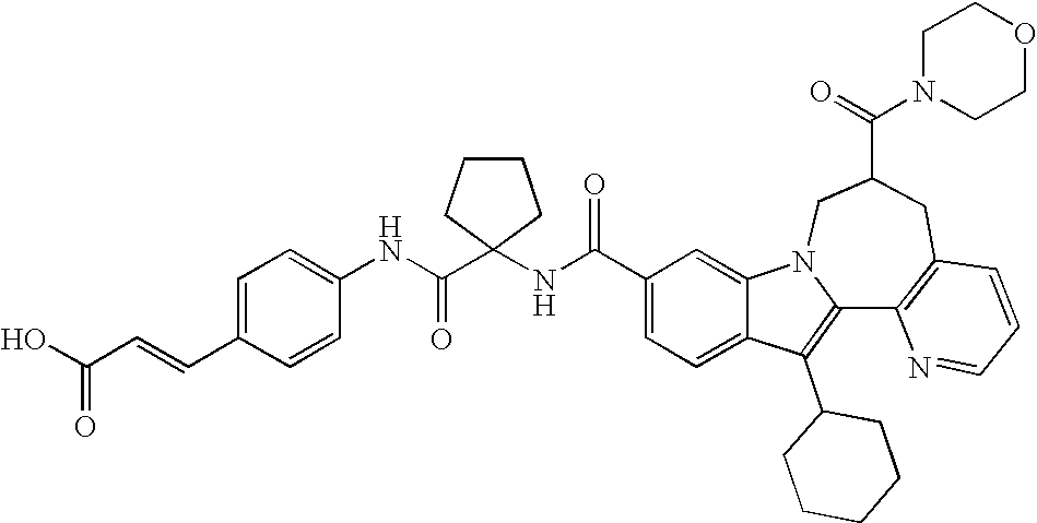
C1(C(NC2(C(NC3=CC=C(C=CC(O)=O)C=C3)=O)CCCC2)=O)=CC=C2C(=C1)N1C(=C2C2CCCCC2)C2=C(CC(C(=O)N3CCOCC3)C1)C=CC=N2
